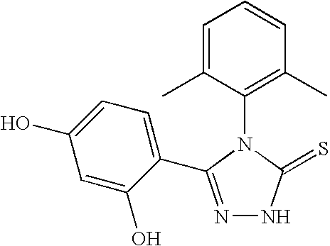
N1=C(C2=CC=C(O)C=C2O)N(C2=C(C)C=CC=C2C)C(=S)N1
